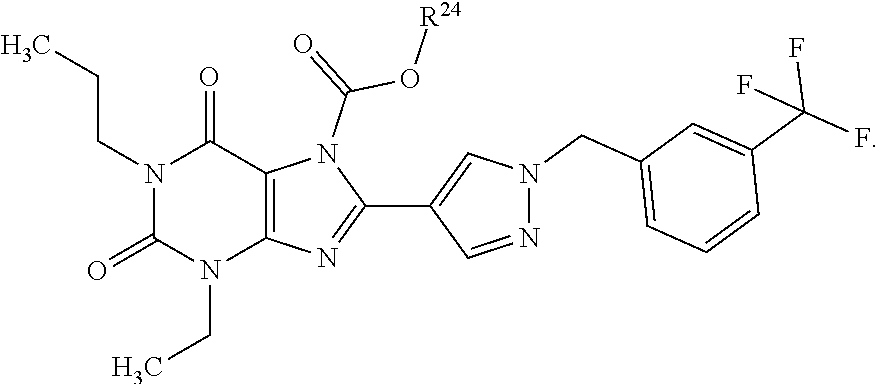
N1(CCC)C(=O)N(CC)C2=C(C1=O)N(C(O[R24])=O)C(C1=CN(CC3=CC=CC(C(F)(F)F)=C3)N=C1)=N2
